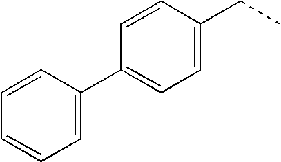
C1=CC(C2=CC=C(CC)C=C2)=CC=C1
